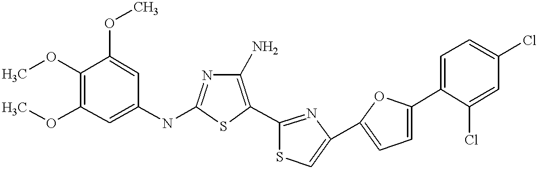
COC1=C(OC)C=C(NC2=NC(N)=C(C3=NC(C4=CC=C(C5=CC=C(Cl)C=C5Cl)O4)=CS3)S2)C=C1OC
